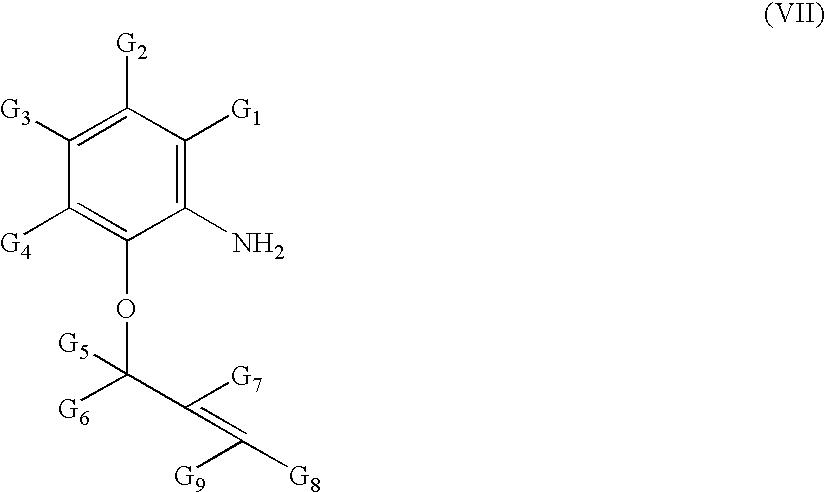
C1(N)=C([G1])C([G2])=C([G3])C([G4])=C1OC([G5])([G6])C([G7])=C([G9])[G8]
